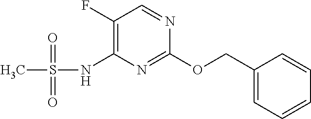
C1(F)=C(NS(C)(=O)=O)N=C(OCC2=CC=CC=C2)N=C1
